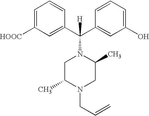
C1(C(C2=CC(O)=CC=C2)(N2CC(C)N(CC=C)CC2C)[H])=CC([HOOC])=CC=C1
